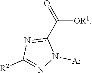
C([OR1])(C1=NC([R2])=NN1[Ar])=O
